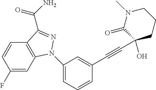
C1(F)=CC2=C(C=C1)C(C(=O)N)=NN2C1=CC=CC(C#CC2(O)CCCN(C)C2=O)=C1
